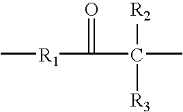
C[R1]C(C(C)([R2])[R3])=O
